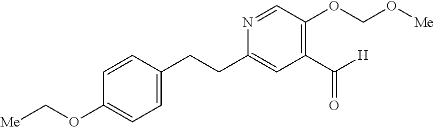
[Me]COC1=CC=C(CCC2=CC(C([H])=O)=C(OCO[Me])C=N2)C=C1
